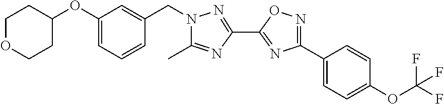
C1(OC2=CC=CC(CN3C(C)=NC(C4=NC(C5=CC=C(OC(F)(F)F)C=C5)=NO4)=N3)=C2)CCOCC1
